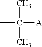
CC(C)([A])C
